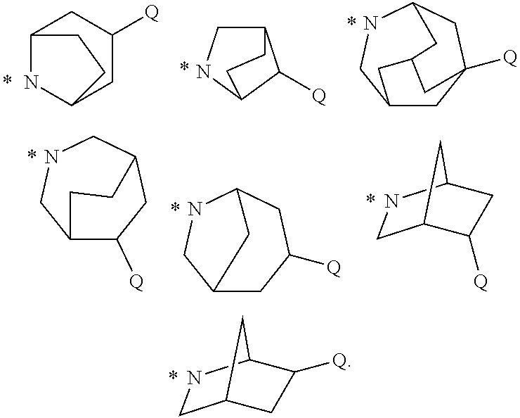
C1C2CC([Q])C(N1)C2.*.C12NC(CC([Q])C1)CC2.*.C12CNC(C1[Q])CC2.*.C12CC3([Q])CC(NC1)CC(C3)C2.*.C12C([Q])CC(CNC1)CC2.*.C12CC([Q])CC(NC1)C2.*.C1C2C([Q])CC(N1)C2.*
